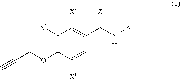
C1([X2])=C(OCC#C)C([X1])=CC(C(N[A])=[Z])=C1[X3]
